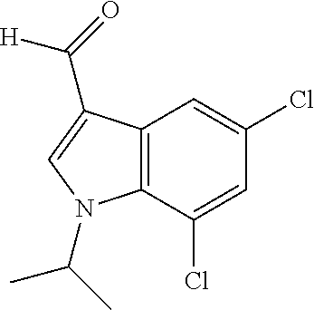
C12=C(C(Cl)=CC(Cl)=C1)N(C(C)C)C=C2C(=O)[H]
